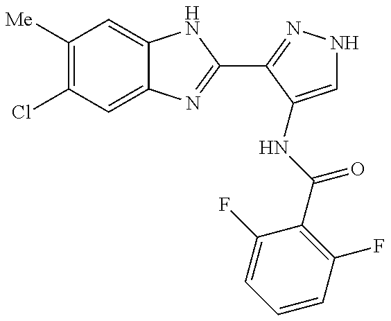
C1([Me])=C(Cl)C=C2C(=C1)NC(C1=NNC=C1NC(C1=C(F)C=CC=C1F)=O)=N2
